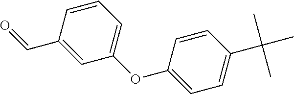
C1(OC2=CC=C(C(C)(C)C)C=C2)=CC=CC(C=O)=C1
